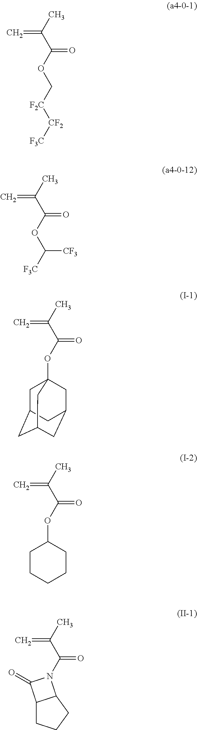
C=C(C)C(OC[F2C][CF2][F3C])=O.C=C(C)C(OC([F3C])[CF3])=O.C=C(C)C(OC12CC3CC(CC(C1)C3)C2)=O.C=C(C)C(OC1CCCCC1)=O.C=C(C)C(=O)N1C2C(CCC2)C1=O
